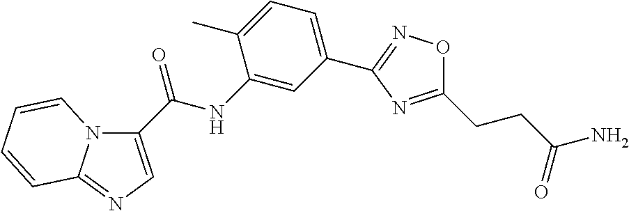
N12C(=NC=C1C(NC1=CC(C3=NOC(CCC(N)=O)=N3)=CC=C1C)=O)C=CC=C2
